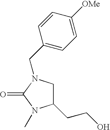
C(CO)C1CN(CC2=CC=C([OMe])C=C2)C(=O)N1C
